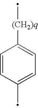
C1=CC(C)=CC=C1[(CH2)q]C
